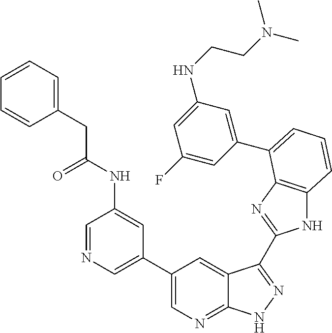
C1(C2=CN=C3C(=C2)C(C2=NC4=C(N2)C=CC=C4C2=CC(NCCN(C)C)=CC(F)=C2)=NN3)=CN=CC(NC(CC2=CC=CC=C2)=O)=C1
